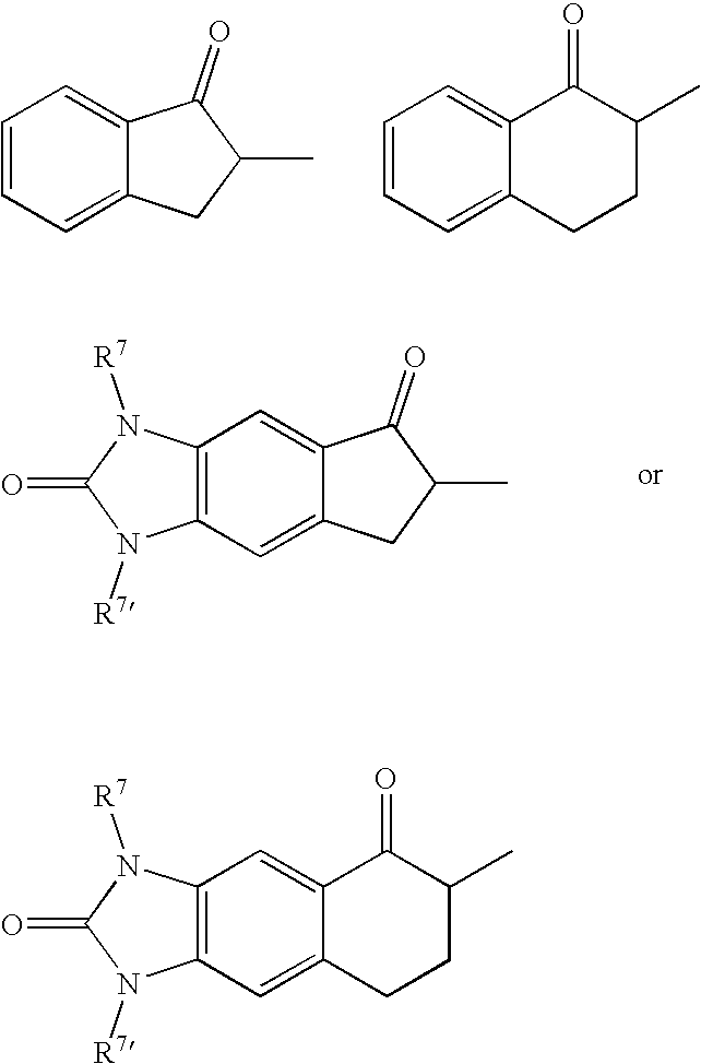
C1=CC=C2C(=C1)C(=O)C(C)C2.C1=CC=C2C(=C1)C(=O)C(C)CC2.C12=C(C=C3C(=C1)C(=O)C(C)C3)N([R7])C(=O)N2[R7].C12=C(C=C3C(=C1)C(=O)C(C)CC3)N([R7])C(=O)N2[R7]
